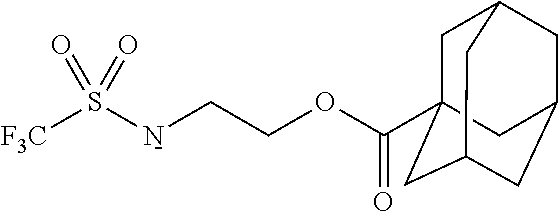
C([N-]S([F3C])(=O)=O)COC(=O)C12CC3CC(CC(C1)C3)C2
